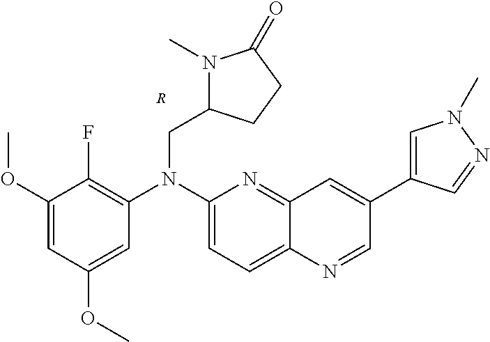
C1=C(OC)C=C(OC)C(F)=C1N(C1=CC=C2C(=N1)C=C(C1=CN(C)N=C1)C=N2)CC1N(C)C(=O)CC1.[R]
